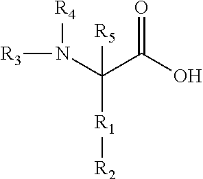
C(C(O)=O)(N([R4])[R3])([R5])[R1][R2]
